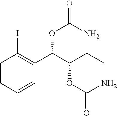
C1=CC=CC(C(C(CC)OC(=O)N)OC(N)=O)=C1I
